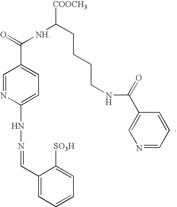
C1(C=NNC2=CC=C(C(=O)[NH]C(CCCCNC(C3=CN=CC=C3)=O)[COOCH3])C=N2)=CC=CC=C1[SO3H]
